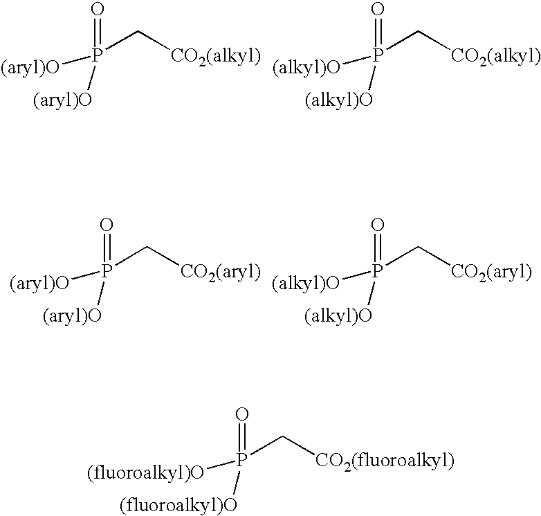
P(=O)([(aryl)O])(C[CO2(alkyl)])[(aryl)O].P(=O)([(alkyl)O])(C[CO2(alkyl)])[(alkyl)O].P(=O)([(aryl)O])(C[CO2(aryl)])[(aryl)O].P(=O)([(alkyl)O])(C[CO2(aryl)])[(alkyl)O].P(=O)([(fluoroalkyl)O])(C[CO2(fluoroalkyl)])[(fluoroalkyl)O]
